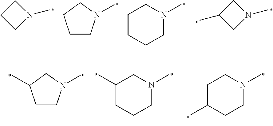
C1CCN1C.C1CN(C)CC1.C1CCCN(C)C1.C1C(C)CN1C.C1CN(C)CC1C.C1(C)CCCN(C)C1.C1C(C)CCN(C)C1
